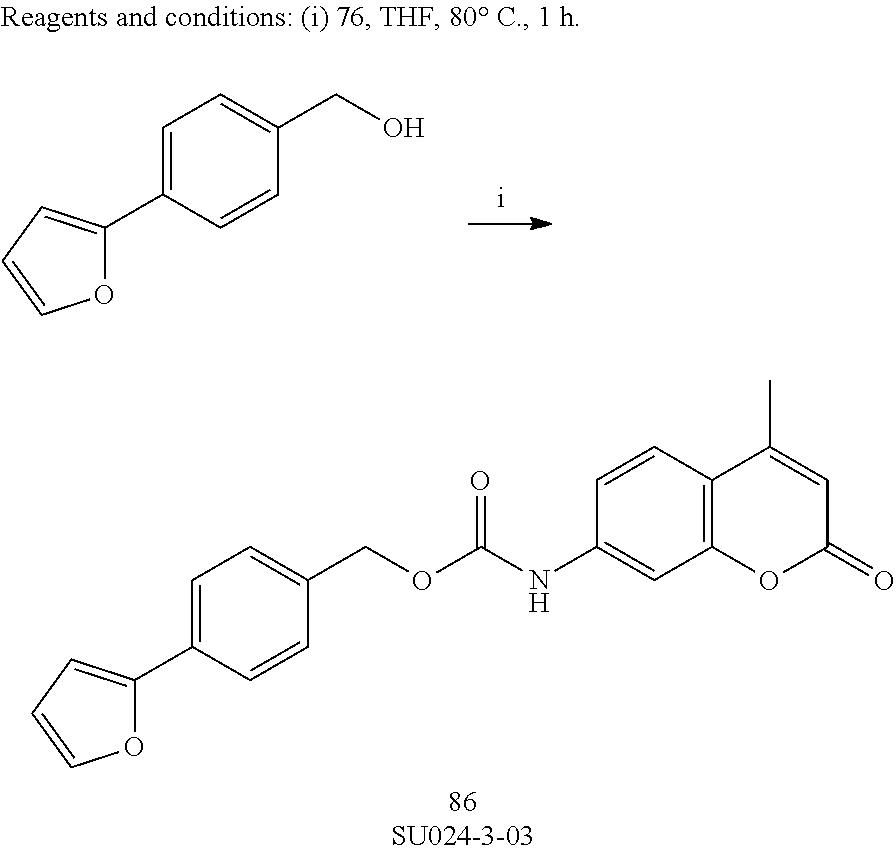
C1=C(C2=CC=CO2)C=CC(CO)=C1.C1=C(C2=CC=CO2)C=CC(COC(NC2=CC3=C(C=C2)C(C)=CC(=O)O3)=O)=C1
